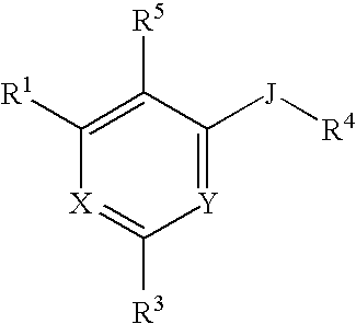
C1([R1])=C([R5])C([J][R4])=[Y]C([R3])=[X]1
